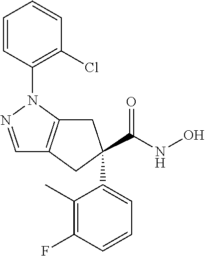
C1=NN(C2=C(Cl)C=CC=C2)C2=C1CC(C(NO)=O)(C1=CC=CC(F)=C1C)C2
